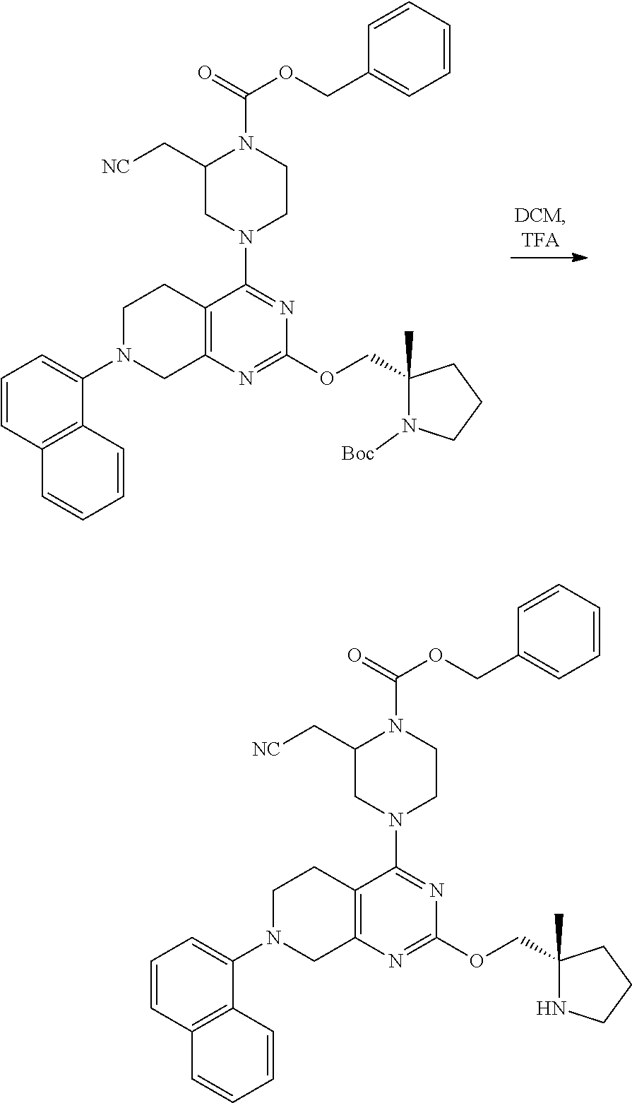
C12=C(N=C(OCC3(C)N([Boc])CCC3)N=C1N1CCN(C(=O)OCC3=CC=CC=C3)C(C[NC])C1)CN(C1=CC=CC3=C1C=CC=C3)CC2.C12=C(N=C(OCC3(C)NCCC3)N=C1N1CCN(C(=O)OCC3=CC=CC=C3)C(C[NC])C1)CN(C1=CC=CC3=C1C=CC=C3)CC2
